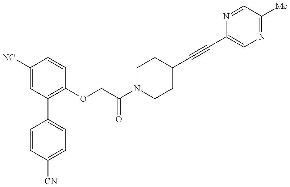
C1=CC([CN])=CC=C1C1=C(OCC(N2CCC(C#CC3=CN=C([Me])C=N3)CC2)=O)C=CC([NC])=C1
